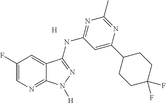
C1(F)=CN=C2C(=C1)C(NC1=NC(C)=NC(C3CCC(F)(F)CC3)=C1)=NN2[H].[H]
